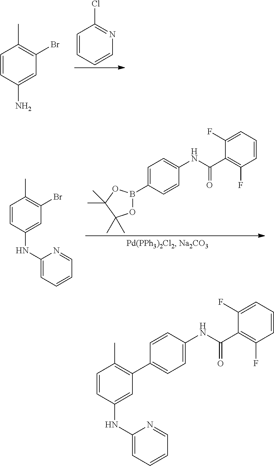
C1=CC(N)=CC(Br)=C1C.C1=CC=CN=C1Cl.C1=CC(NC2=CC=CC=N2)=CC(Br)=C1C.C1=C(B2OC(C)(C)C(C)(C)O2)C=CC(NC(C2=C(F)C=CC=C2F)=O)=C1.C1=CC(NC2=CC=CC=N2)=CC(C2=CC=C(NC(C3=C(F)C=CC=C3F)=O)C=C2)=C1C
